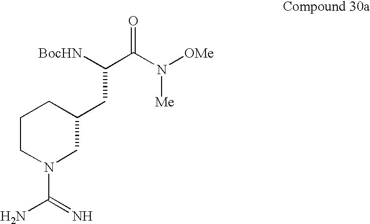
[BocHN]C(C(N([OMe])[Me])=O)CC1CCCN(C(=N)N)C1
